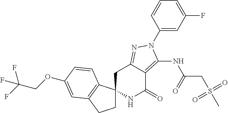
C1C2(C3=C(C1)C=C(OCC(F)(F)F)C=C3)NC(=O)C1=C(NC(CS(C)(=O)=O)=O)N(C3=CC(F)=CC=C3)N=C1C2
